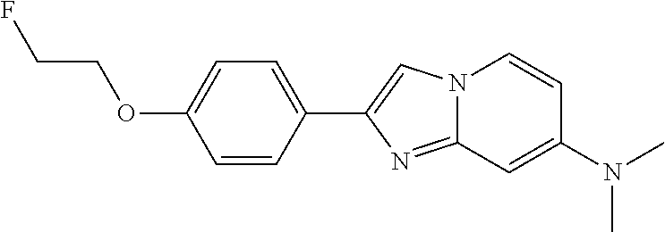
N12C(=NC(C3=CC=C(OCCF)C=C3)=C1)C=C(N(C)C)C=C2
